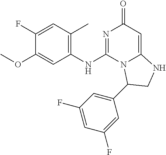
C1(F)=CC(C)=C(NC2=NC(=O)C=C3N2C(C2=CC(F)=CC(F)=C2)CN3)C=C1OC
